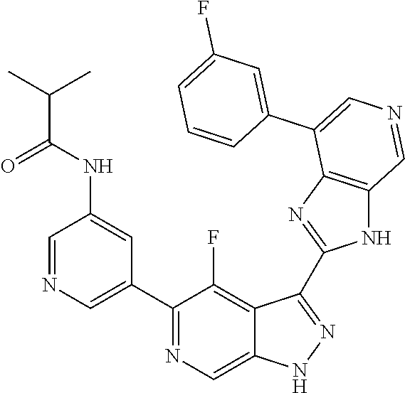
C1(C2=CN=CC(NC(=O)C(C)C)=C2)=NC=C2C(=C1F)C(C1=NC3=C(N1)C=NC=C3C1=CC(F)=CC=C1)=NN2
